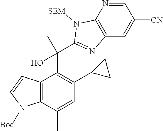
C12=C(C(C)=CC(C3CC3)=C1C(O)(C1=NC3=C(N=CC([CN])=C3)N1[SEM])C)N([Boc])C=C2
